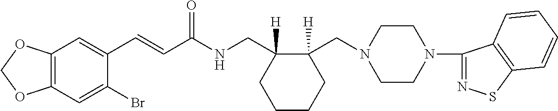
C1(C=CC(NCC2([H])CCCCC2(CN2CCN(C3=NSC4=C3C=CC=C4)CC2)[H])=O)=CC2=C(C=C1Br)OCO2
